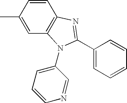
C1=CC(C)=CC2=C1N=C(C1=CC=CC=C1)N2C1=CC=CN=C1
